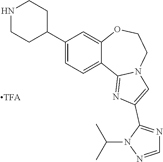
C1(C2CCNCC2)=CC=C2C(=C1)OCCN1C2=NC(C2=NC=NN2C(C)C)=C1
